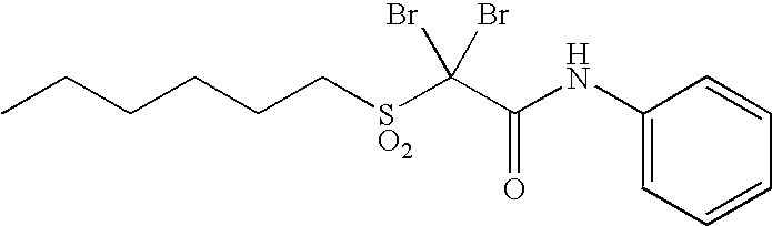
CCCCCC[SO2]C(C(NC1=CC=CC=C1)=O)(Br)Br
